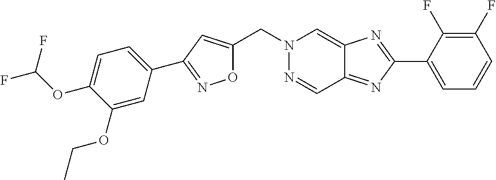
C(N1N=CC2=NC(C3=CC=CC(F)=C3F)=NC2=C1)C1=CC(C2=CC=C(OC(F)F)C(OCC)=C2)=NO1
